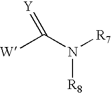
[W]C(N([R7])[R8])=[Y]
